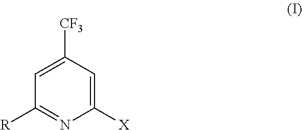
C1([R])=NC([X])=CC([CF3])=C1
